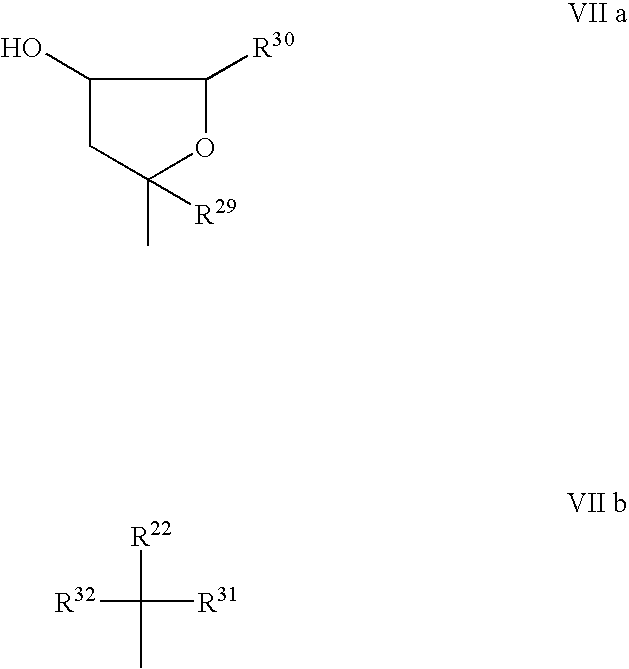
C1(O)CC(C)([R29])OC1[R30].[R22]C([R32])([R31])C
